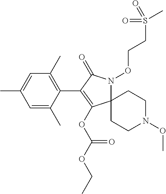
C1(C)=C(C2=C(OC(OCC)=O)C3(N(OCCS(C)(=O)=O)C2=O)CCN(OC)CC3)C(C)=CC(C)=C1
